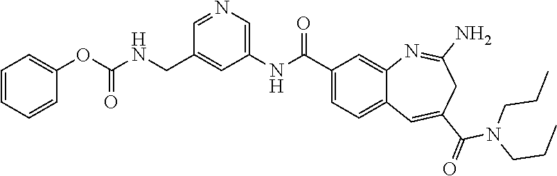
C1=CC=CC(OC(NCC2=CC(NC(C3=CC=C4C(=C3)N=C(N)CC(C(=O)N(CCC)CCC)=C4)=O)=CN=C2)=O)=C1
